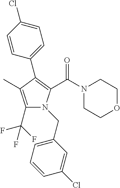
C1(C(F)(F)F)=C(C)C(C2=CC=C(Cl)C=C2)=C(C(N2CCOCC2)=O)N1CC1=CC=CC(Cl)=C1
